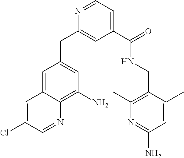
C1=C2C(=C(N)C=C1CC1=CC(C(NCC3=C(C)N=C(N)C=C3C)=O)=CC=N1)N=CC(Cl)=C2
